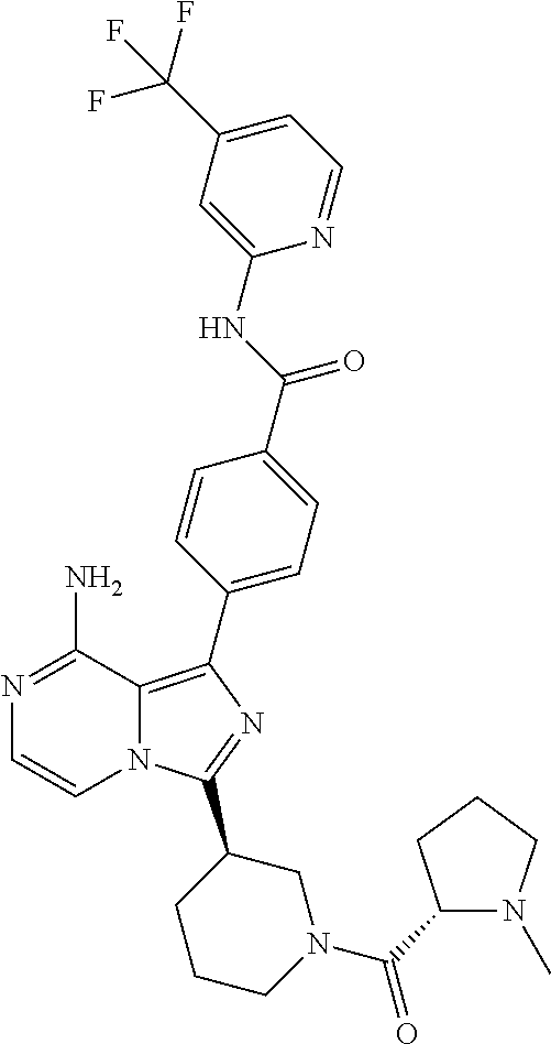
N12C(=C(C3=CC=C(C(=O)NC4=CC(C(F)(F)F)=CC=N4)C=C3)N=C1C1CCCN(C(C3N(C)CCC3)=O)C1)C(N)=NC=C2
